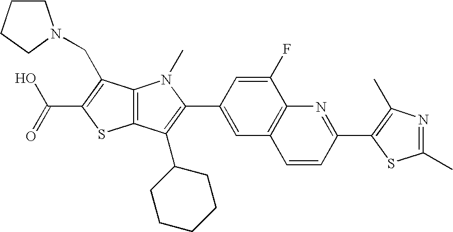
C(C1=C(CN2CCCC2)C2=C(S1)C(C1CCCCC1)=C(C1=CC3=C(C(F)=C1)N=C(C1=C(C)N=C(C)S1)C=C3)N2C)(=O)O
